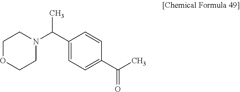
C1(C(N2CCOCC2)C)=CC=C(C(C)=O)C=C1
